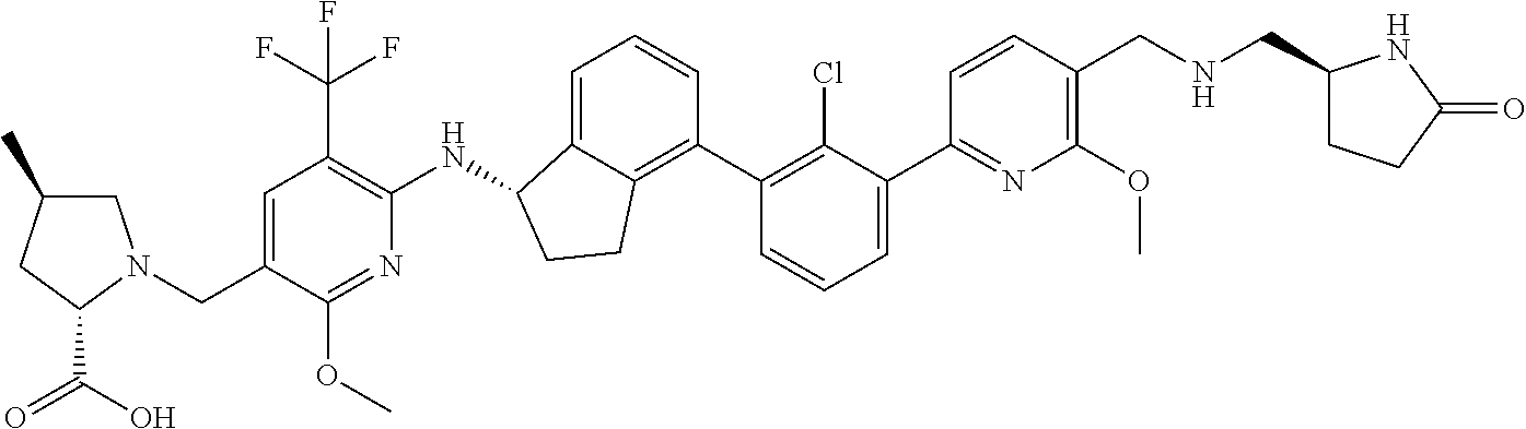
C1=C(CN2CC(C)CC2C(O)=O)C(OC)=NC(NC2C3=CC=CC(C4=C(Cl)C(C5=NC(OC)=C(CNCC6CCC(=O)N6)C=C5)=CC=C4)=C3CC2)=C1C(F)(F)F
